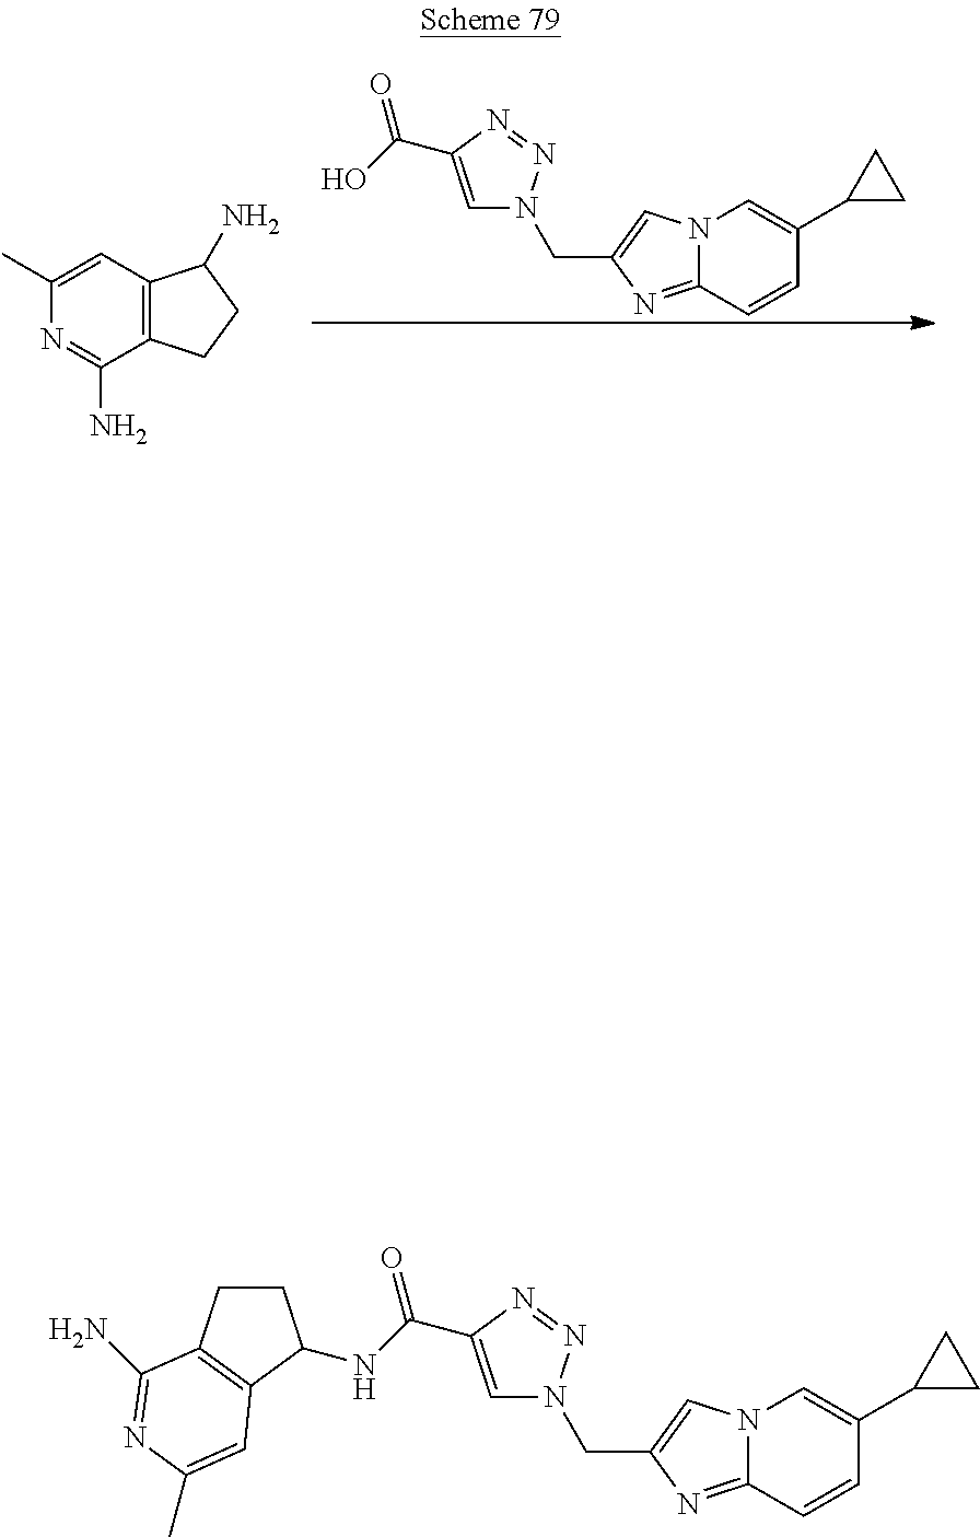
OC(=O)C1=CN(CC2=CN3C(=N2)C=CC(C2CC2)=C3)N=N1.C12=C(C=C(C)N=C1N)C(N)CC2.C1CC2=C(C1NC(=O)C1=CN(CC3=CN4C(=N3)C=CC(C3CC3)=C4)N=N1)C=C(C)N=C2N
